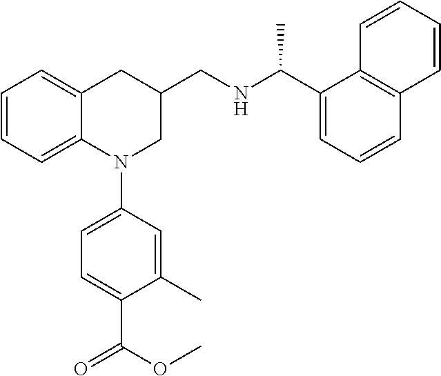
C1=CC=C2C(=C1)CC(CNC(C1=CC=CC3=C1C=CC=C3)C)CN2C1=CC=C(C(=O)OC)C(C)=C1
